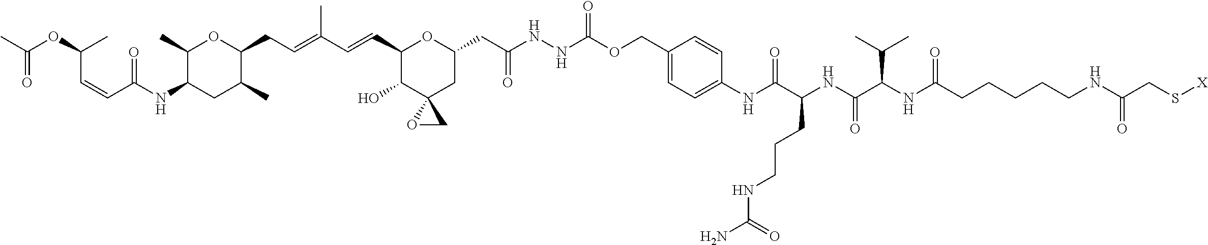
C1(C)C(NC(C=CC(OC(C)=O)C)=O)CC(C)C(CC=C(C=CC2C(O)C3(CC(CC(NNC(OCC4=CC=C(NC(C(NC(C(NC(CCCCCNC(CS[X])=O)=O)C(C)C)=O)CCCNC(=O)N)=O)C=C4)=O)=O)O2)OC3)C)O1
